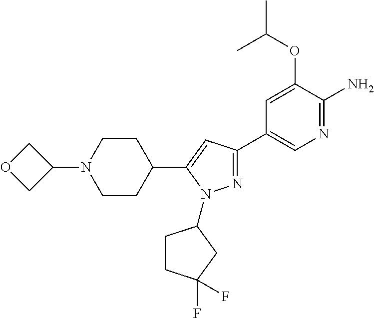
N1=C(C2=CN=C(N)C(OC(C)C)=C2)C=C(C2CCN(C3COC3)CC2)N1C1CCC(F)(F)C1
